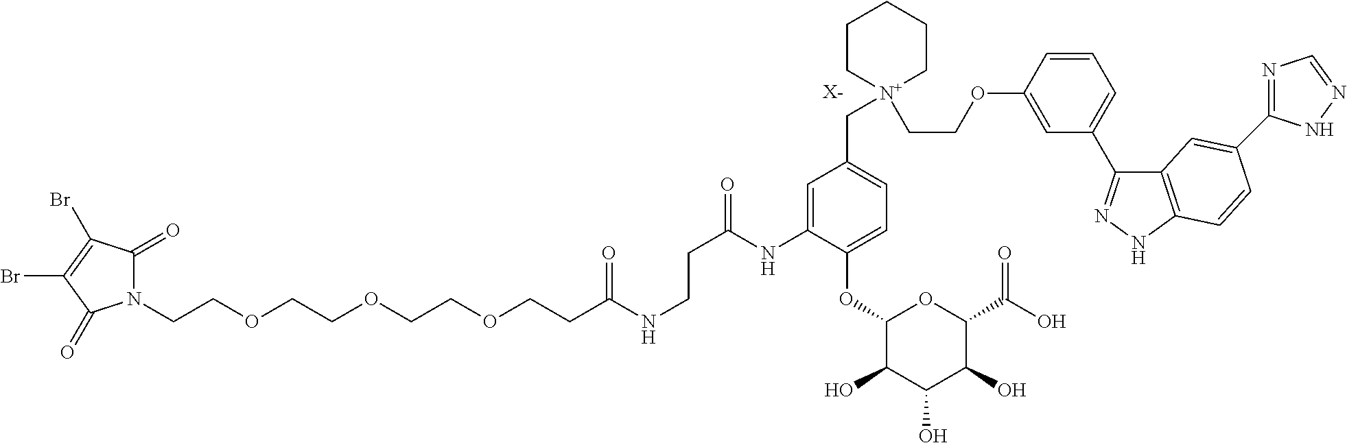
[X-].N1(CCOCCOCCOCCC(NCCC(=O)NC2=CC(C[N+]3(CCOC4=CC(C5=NNC6=C5C=C(C5=NC=NN5)C=C6)=CC=C4)CCCCC3)=CC=C2OC2C(O)C(O)C(O)C(C(O)=O)O2)=O)C(=O)C(Br)=C(Br)C1=O
